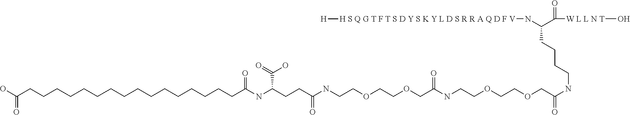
OC(CCCCCCCCCCCCCCCCC(NC(CCC(NCCOCCOCC(NCCOCCOCC(=O)NCCCCC(N[H S Q G T F T S D Y S K Y L D S R R A Q D F V][H])C([W L L N T]O)=O)=O)=O)C(O)=O)=O)=O
